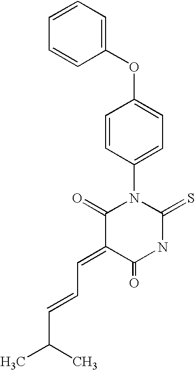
C1(OC2=CC=C(N3C(=O)C(=CC=CC(C)C)C(=O)NC3=S)C=C2)=CC=CC=C1
